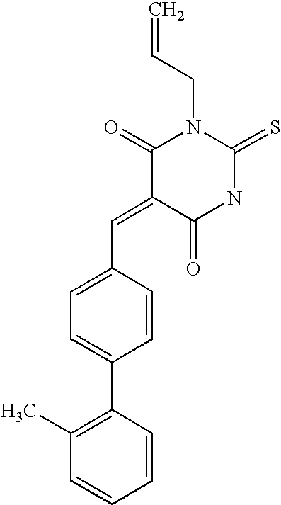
C=CCN1C(=O)C(=CC2=CC=C(C3=C(C)C=CC=C3)C=C2)C(=O)NC1=S
